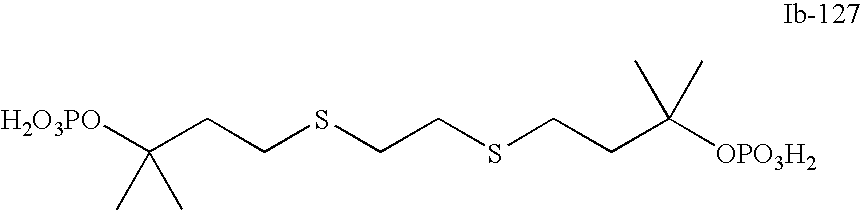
[H2O3PO]C(CCSCCSCCC([OPO3H2])(C)C)(C)C
